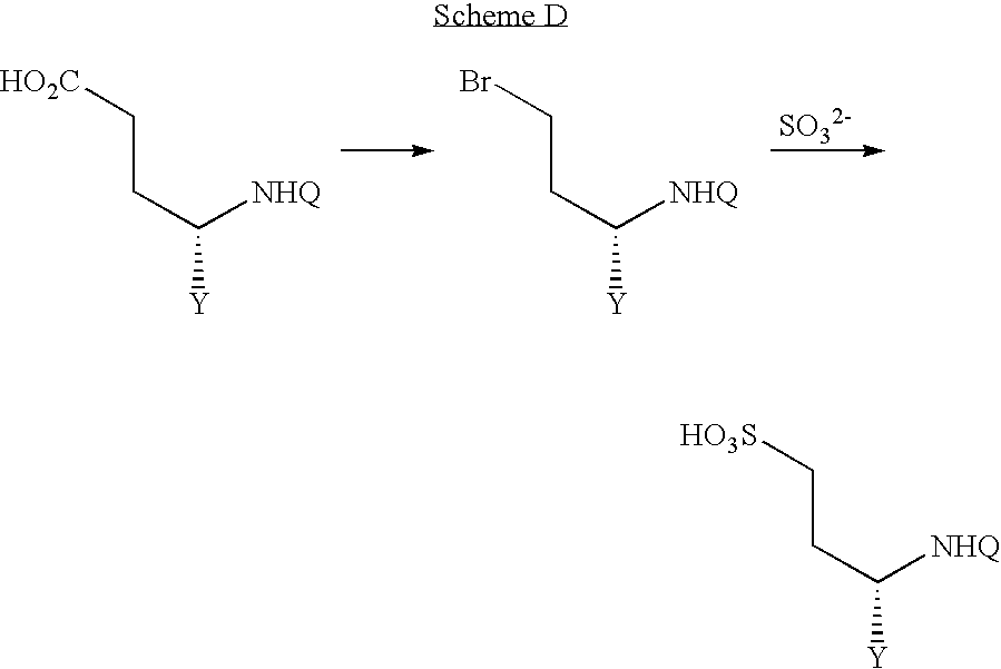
C(C([NHQ])[Y])C[HO3S].C(C([NHQ])[Y])C[HO2C].C(C([NHQ])[Y])CBr.[SO32-]
